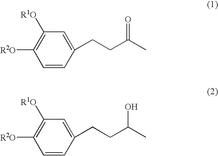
C1=CC(CCC(C)=O)=CC([R1O])=C1[R2O].C1=CC(CCC(C)O)=CC([R1O])=C1[R2O]
